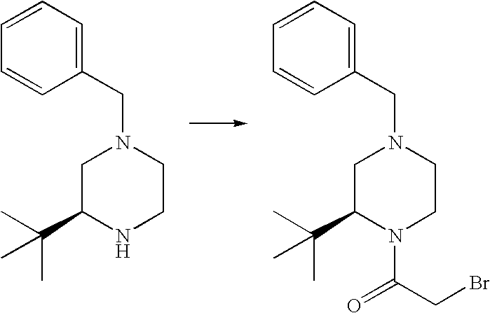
C1=CC=CC(CN2CC(C(C)(C)C)NCC2)=C1.C1=CC=CC(CN2CC(C(C)(C)C)N(C(CBr)=O)CC2)=C1
